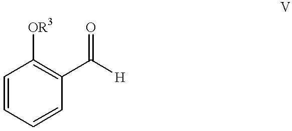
C1=CC=CC(C([H])=O)=C1[OR3]
